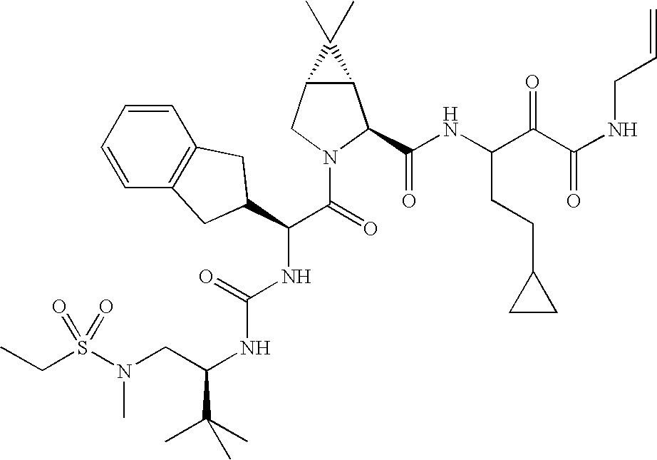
C1=CC=CC2=C1CC(C(C(=O)N1CC3C(C1C(NC(C(C(NCC=C)=O)=O)CCC1CC1)=O)C3(C)C)NC(NC(C(C)(C)C)CN(S(CC)(=O)=O)C)=O)C2
